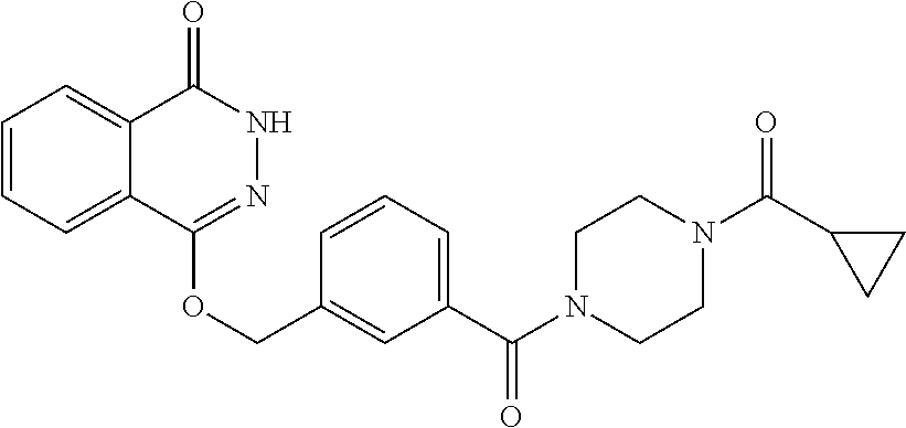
C1=CC=C2C(=C1)C(=O)NN=C2OCC1=CC(C(N2CCN(C(C3CC3)=O)CC2)=O)=CC=C1
